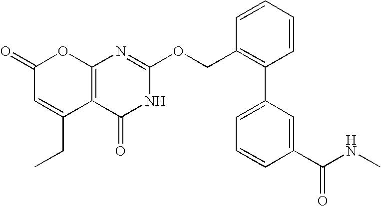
C12=C(C(=O)NC(OCC3=C(C4=CC=CC(C(NC)=O)=C4)C=CC=C3)=N1)C(CC)=CC(=O)O2
